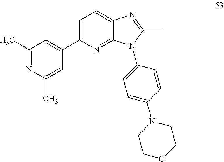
C1=C(C2=CC(C)=NC(C)=C2)N=C2C(=C1)N=C(C)N2C1=CC=C(N2CCOCC2)C=C1
